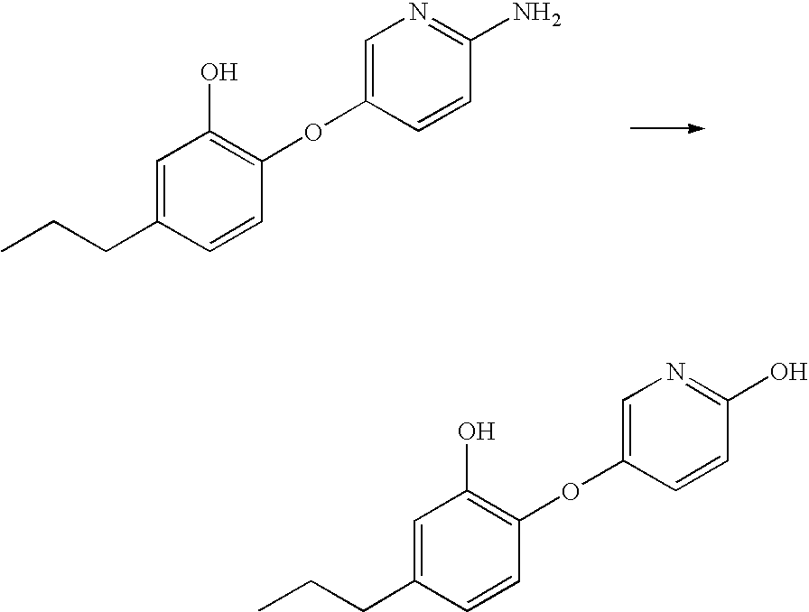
C1=C(CCC)C=CC(OC2=CN=C(O)C=C2)=C1O.C1=C(CCC)C=CC(OC2=CN=C(N)C=C2)=C1O
